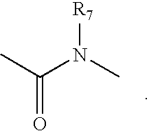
CC(N(C)[R7])=O
